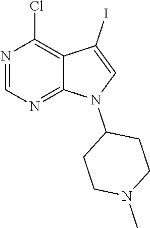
N1=C2C(=C(Cl)N=C1)C(I)=CN2C1CCN(C)CC1
